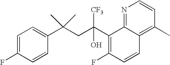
C1=CC(C(CC(C2=C(F)C=CC3=C(C)C=CN=C23)([CF3])O)(C)C)=CC=C1F
